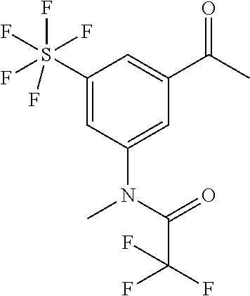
C1(S(F)(F)(F)(F)F)=CC(N(C(C(F)(F)F)=O)C)=CC(C(C)=O)=C1
